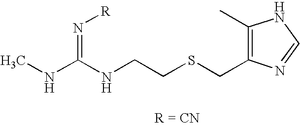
CNC(NCCSCC1=C(C)NC=N1)=N[R]
